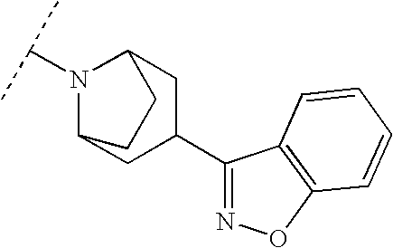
N1(C(C)C)C2CC(C3=NOC4=C3C=CC=C4)CC1CC2
